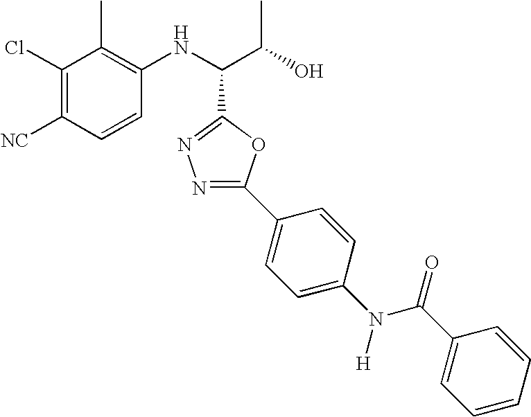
C1(Cl)=C([NC])C=CC(NC(C(O)C)C2=NN=C(C3=CC=C(N([H])C(C4=CC=CC=C4)=O)C=C3)O2)=C1C
